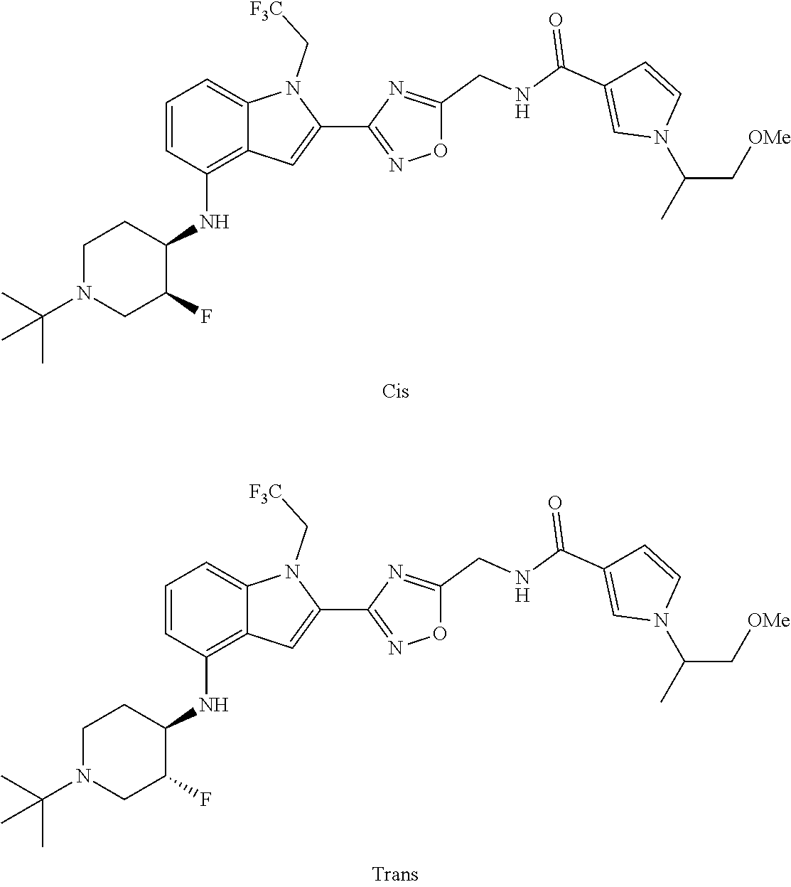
C1=CC(NC2CCN(C(C)(C)C)CC2F)=C2C(=C1)N(C[F3C])C(C1=NOC(CNC(C3=CN(C(C)C[OMe])C=C3)=O)=N1)=C2.C1=CC(NC2CCN(C(C)(C)C)CC2F)=C2C(=C1)N(C[F3C])C(C1=NOC(CNC(C3=CN(C(C)C[OMe])C=C3)=O)=N1)=C2
